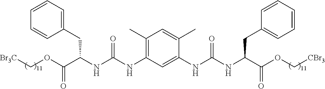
C1(CC(NC(NC2=C(C)C=C(C)C(NC(NC(CC3=CC=CC=C3)C(OC[CBr3])=O)=O)=C2)=O)C(OC[Br3C])=O)=CC=CC=C1
